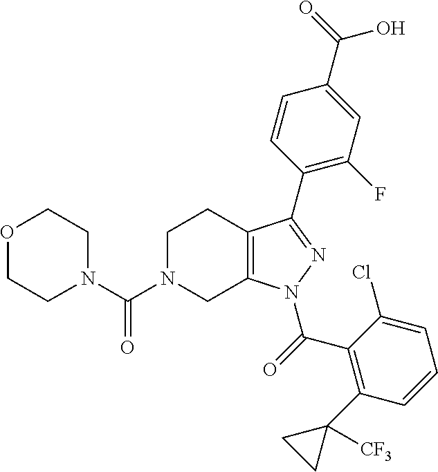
C12=C(N(C(C3=C(C4([CF3])CC4)C=CC=C3Cl)=O)N=C1C1=C(F)C=C(C(O)=O)C=C1)CN(C(N1CCOCC1)=O)CC2
